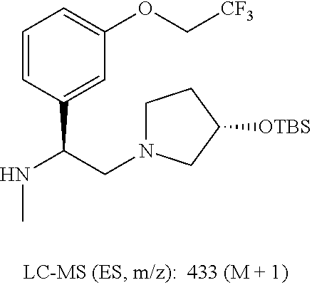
N(C(CN1CCC([OTBS])C1)C1=CC(OC[CF3])=CC=C1)C
